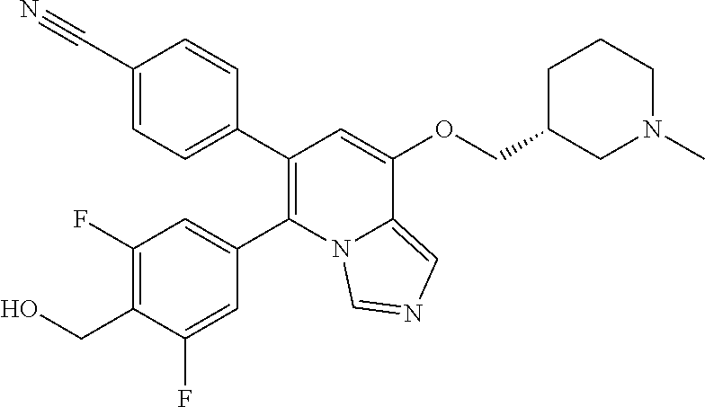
C1(C2=CC=C(C#N)C=C2)=C(C2=CC(F)=C(CO)C(F)=C2)N2C(=CN=C2)C(OCC2CN(C)CCC2)=C1
